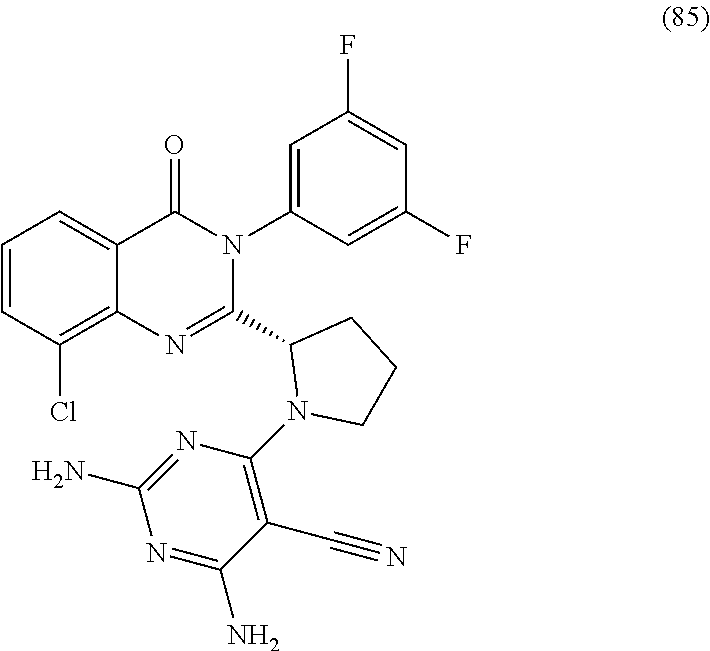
C1=CC(Cl)=C2C(=C1)C(=O)N(C1=CC(F)=CC(F)=C1)C(C1N(C3=C(C#N)C(N)=NC(N)=N3)CCC1)=N2
